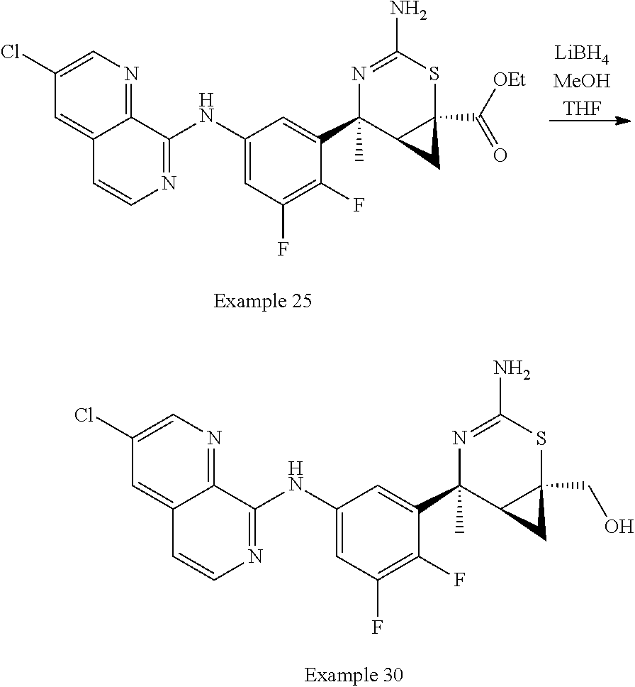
C1(NC2=NC=CC3=CC(Cl)=CN=C32)=CC(F)=C(F)C(C2(C)C3C(C([OEt])=O)(SC(N)=N2)C3)=C1.[LiBH4MeOHTHF].C1(NC2=NC=CC3=CC(Cl)=CN=C32)=CC(F)=C(F)C(C2(C)C3C(CO)(SC(N)=N2)C3)=C1
